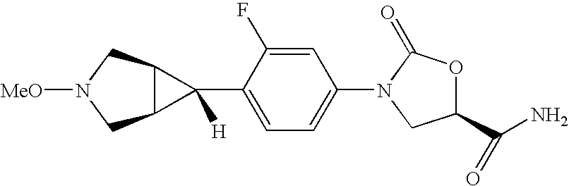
C1=C(C2([H])C3C2CN([MeO])C3)C(F)=CC(N2C(=O)OC(C(N)=O)C2)=C1
